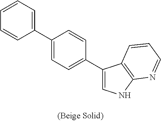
C1=C(C2=CC=CC=C2)C=CC(C2=CNC3=C2C=CC=N3)=C1
